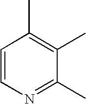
C1=CN=C(C)C(C)=C1C
